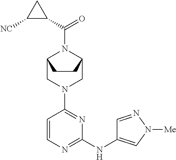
C1=CN=C(NC2=CN([Me])N=C2)N=C1N1CC2N(C(C3CC3[NC])=O)C(C1)CC2
